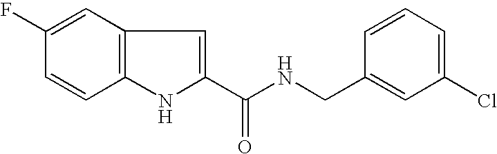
C1(C(NCC2=CC(Cl)=CC=C2)=O)=CC2=C(N1)C=CC(F)=C2
